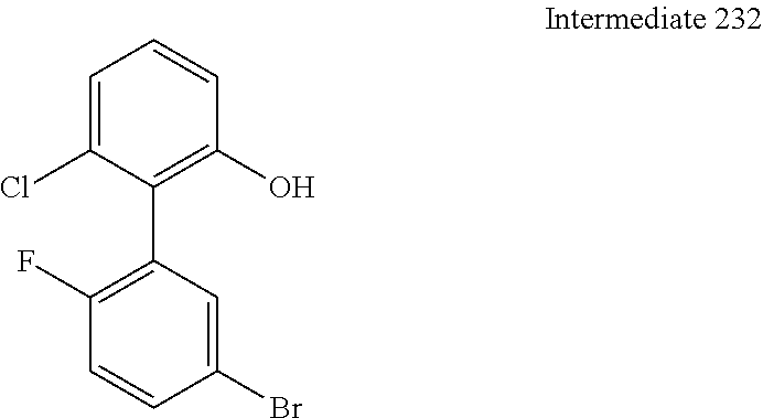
C1=C(Cl)C(C2=C(F)C=CC(Br)=C2)=C(O)C=C1
